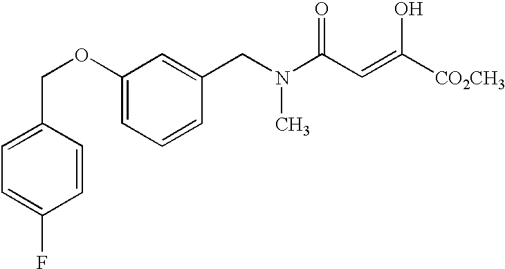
C1(COC2=CC=CC(CN(C(C=C([CO2CH3])O)=O)C)=C2)=CC=C(F)C=C1
